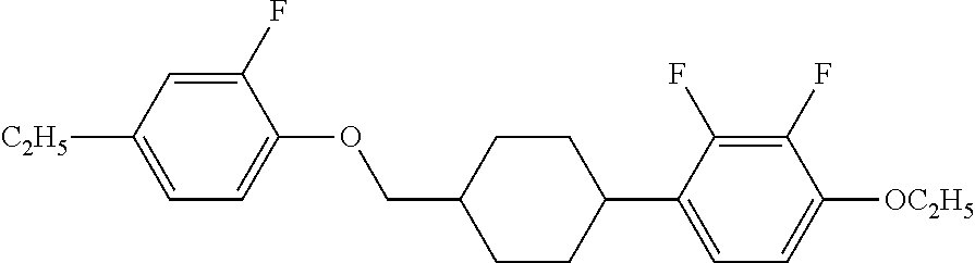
C1(F)=CC([C2H5])=CC=C1OCC1CCC(C2=CC=C([OC2H5])C(F)=C2F)CC1
